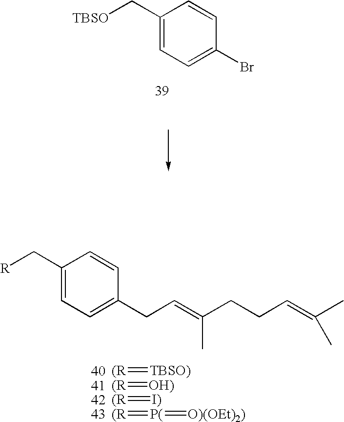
C1(C[TBSO])=CC=C(Br)C=C1.C1(C[R])=CC=C(CC=C(CCC=C(C)C)C)C=C1.[(R]=[TBSO)].[(R]=[OH)].[(R]=[I)].[(R]=[P(]=[O)(OEt)2)]
